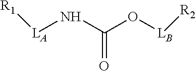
[LB]([R2])OC(=O)N[LA][R1]
